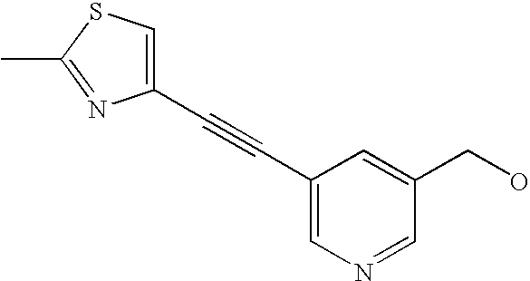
C1(C#CC2=CN=CC(CO)=C2)=CSC(C)=N1
